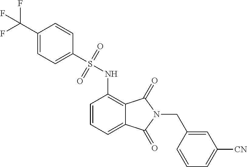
C1=CC=C2C(=C1NS(C1=CC=C(C(F)(F)F)C=C1)(=O)=O)C(=O)N(CC1=CC([CN])=CC=C1)C2=O
